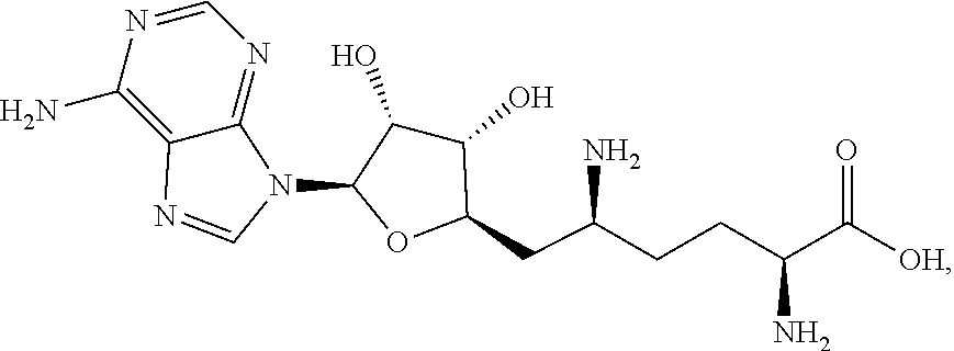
N1=CN=C2C(=C1N)N=CN2C1C(O)C(O)C(CC(CCC(C([OH])=O)N)N)O1
